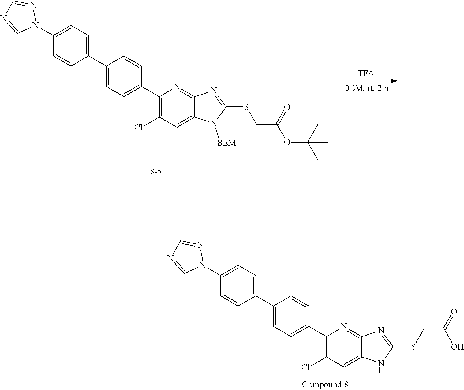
C1=C(N2N=CN=C2)C=CC(C2=CC=C(C3=C(Cl)C=C4C(=N3)N=C(SCC(OC(C)(C)C)=O)N4[SEM])C=C2)=C1.C1=C(N2N=CN=C2)C=CC(C2=CC=C(C3=C(Cl)C=C4C(=N3)N=C(SCC(O)=O)N4)C=C2)=C1
